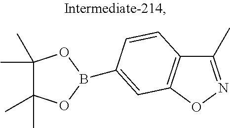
C1(C)=NOC2=C1C=CC(B1OC(C)(C)C(C)(C)O1)=C2
